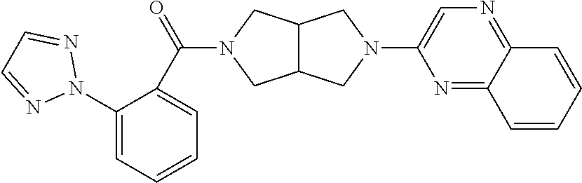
C12C(CN(C3=CN=C4C(=N3)C=CC=C4)C1)CN(C(C1=CC=CC=C1N1N=CC=N1)=O)C2
